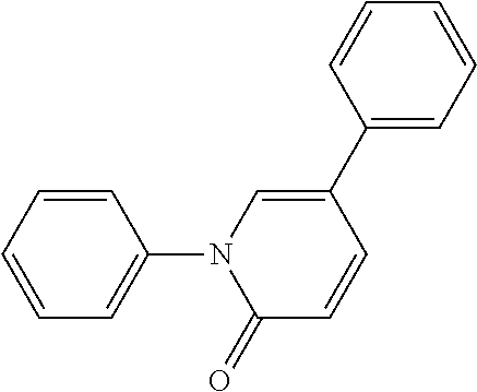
C1=CC=CC(N2C(=O)C=CC(C3=CC=CC=C3)=C2)=C1
